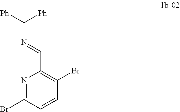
C(N=CC1=C(Br)C=CC(Br)=N1)([Ph])[Ph]
